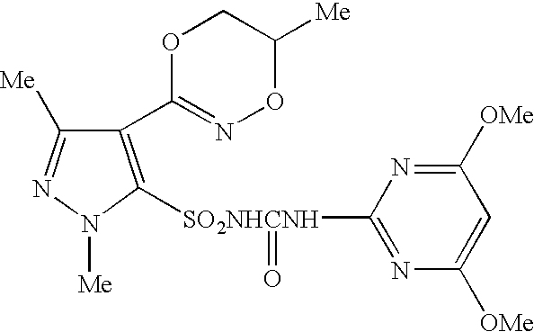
C1(C2=NOC([Me])CO2)=C([SO2NHCNH](=O)C2=NC([OMe])=CC([OMe])=N2)N([Me])N=C1[Me]
